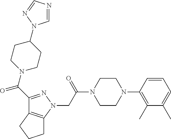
C(C(N1CCN(C2=C(C)C(C)=CC=C2)CC1)=O)N1N=C(C(=O)N2CCC(N3C=NC=N3)CC2)C2=C1CCC2
